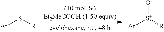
S([R])[Ar].[S+]([R])([Ar])[O-]
